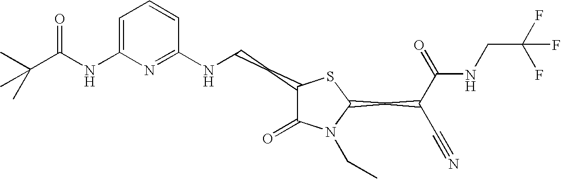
C1=C(NC(C(C)(C)C)=O)N=C(NCCC2C(=O)N(CC)C(CC(C#N)C(=O)NCC(F)(F)F)S2)C=C1
